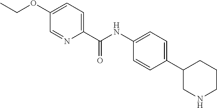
C1(C(NC2=CC=C(C3CNCCC3)C=C2)=O)=CC=C(OCC)C=N1
